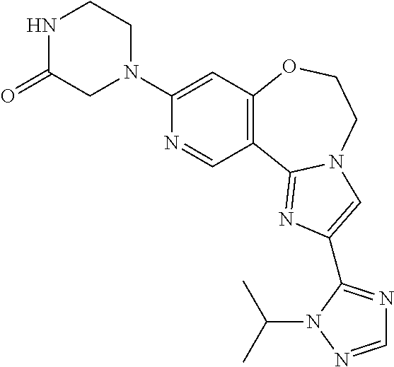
C1(N2CCNC(=O)C2)=CC2=C(C=N1)C1=NC(C3=NC=NN3C(C)C)=CN1CCO2
